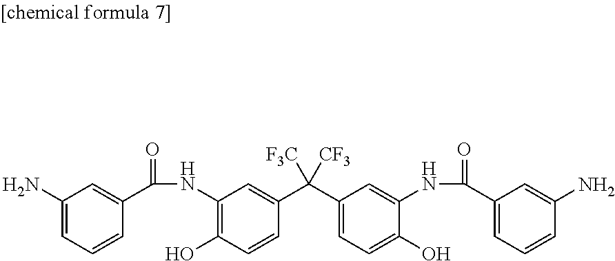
C1(N)=CC=CC(C(NC2=C(O)C=CC(C(C3=CC=C(O)C(NC(=O)C4=CC=CC(N)=C4)=C3)([F3C])[CF3])=C2)=O)=C1
